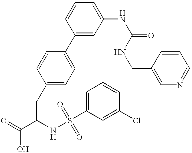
C1(C2=CC=C(CC(C(=O)O)NS(=O)(C3=CC=CC(Cl)=C3)=O)C=C2)=CC(NC(=O)NCC2=CN=CC=C2)=CC=C1
